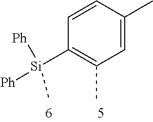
C1(C)=C([Si](C)([Ph])[Ph])C=CC(C)=C1
